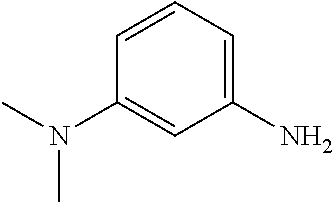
C1(N)=CC=CC(N(C)C)=C1
